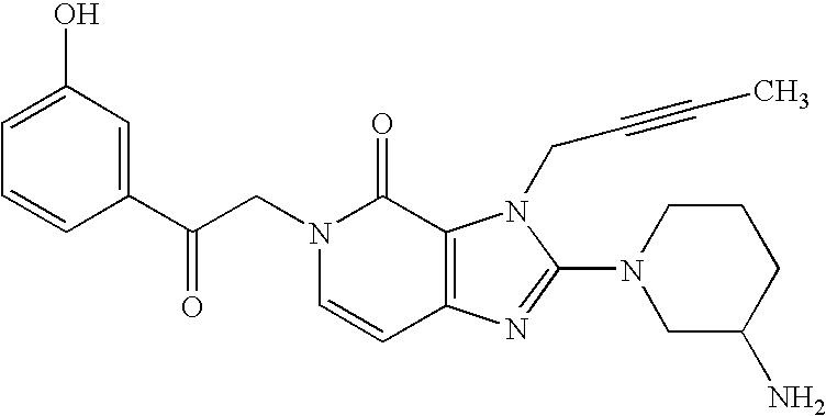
C(N1C=CC2=C(C1=O)N(CC#CC)C(N1CC(N)CCC1)=N2)C(C1=CC(O)=CC=C1)=O
